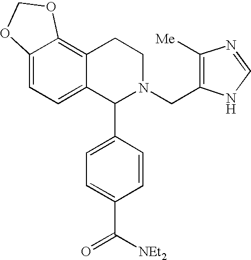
C12=CC=C3C(=C1OCO2)CCN(CC1=C([Me])N=CN1)C3C1=CC=C(C(=O)[NEt2])C=C1
